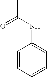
C(C)(NC1=CC=CC=C1)=O
